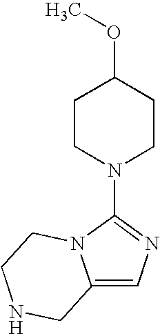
C1CN(C2=NC=C3N2CCNC3)CCC1OC
